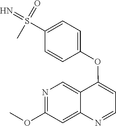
N1=C(OC)C=C2C(=C1)C(OC1=CC=C(S(=N)(=O)C)C=C1)=CC=N2
